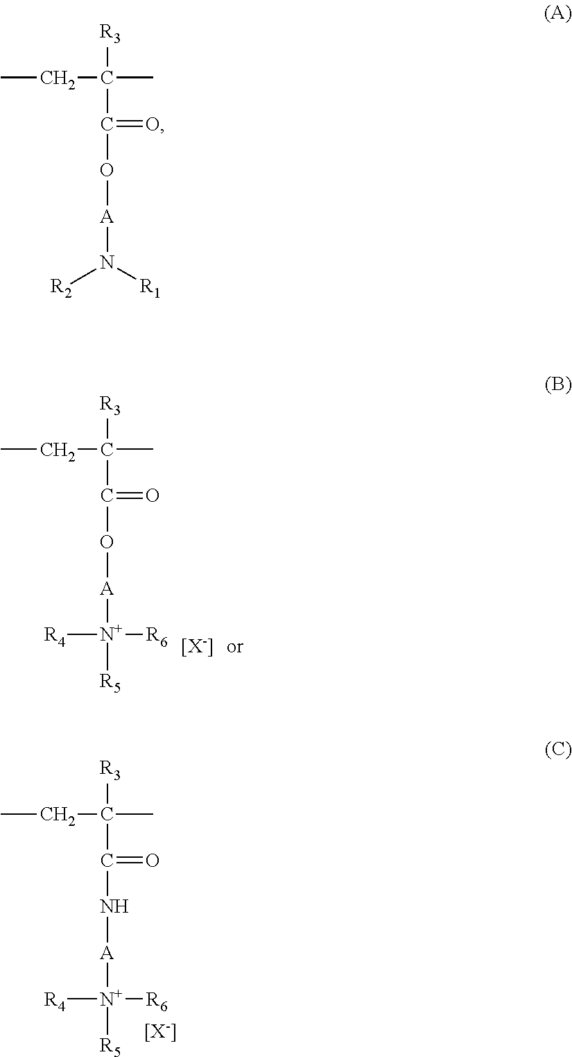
CCC(C)([R3])C(=O)O[A][N+]([R4])([R6])[R5].[[X-]].CCC(C)([R3])C(=O)N[A][N+]([R4])([R6])[R5].[[X-]].CCC(C)([R3])C(=O)O[A]N([R2])[R1]
